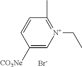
[N+]1(CC)=C(C)C=CC([CO2Ne])=C1.[Br-]
